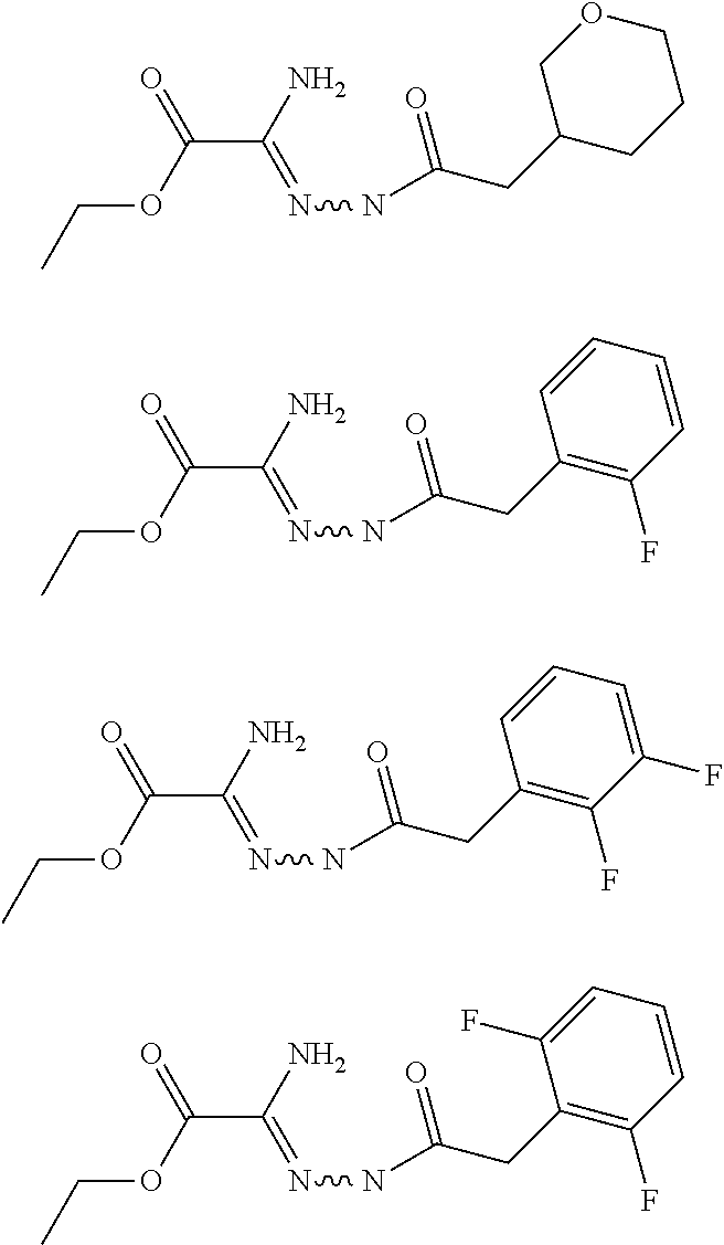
C(C(N)=NNC(=O)CC1CCCOC1)(OCC)=O.C(C(N)=NNC(=O)CC1=C(F)C=CC=C1)(OCC)=O.C(C(N)=NNC(=O)CC1=C(F)C(F)=CC=C1)(OCC)=O.C(C(N)=NNC(=O)CC1=C(F)C=CC=C1F)(OCC)=O
